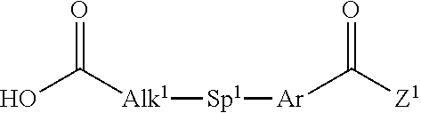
OC([Alk1][Sp1][Ar]C(=O)[Z1])=O
